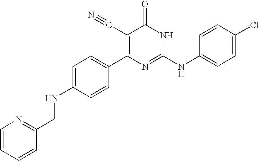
C1=CC(C2=C(C#N)C(=O)NC(NC3=CC=C(Cl)C=C3)=N2)=CC=C1NCC1=NC=CC=C1
